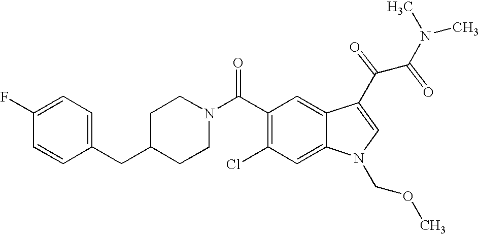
C1(F)=CC=C(CC2CCN(C(C3=C(Cl)C=C4C(=C3)C(C(C(N(C)C)=O)=O)=CN4COC)=O)CC2)C=C1
